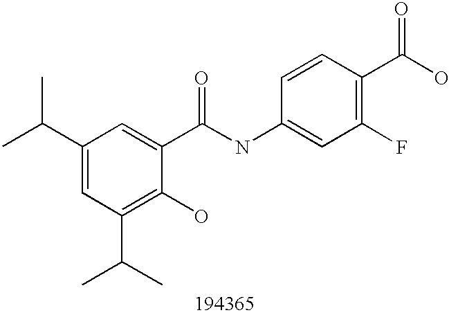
C1(C(C)C)=CC(C(C)C)=C(O)C(C(NC2=CC(F)=C(C(O)=O)C=C2)=O)=C1
